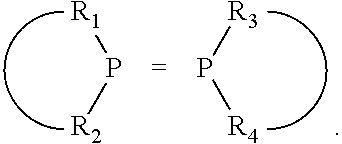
[R1]P[R2].[R3]P[R4]
